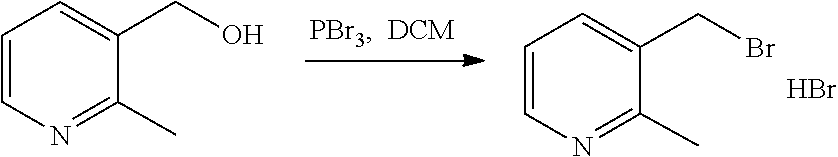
C1(C)=NC=CC=C1CO.C1(C)=NC=CC=C1CBr.Br
